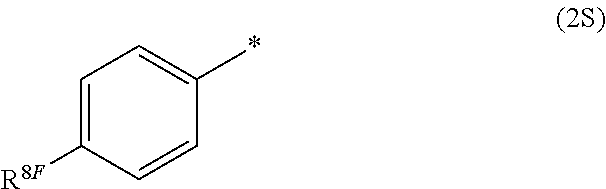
C1=C([R8F])C=CC(*)=C1
